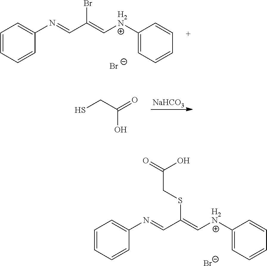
C1=CC=CC(N=CC(=C[H2N]C2=CC=CC=C2)Br)=C1.[Br-].[NaHCO3].SCC(=O)O.C1=CC=CC(N=CC(=C[H2N]C2=CC=CC=C2)SCC(=O)O)=C1.[Br-]
